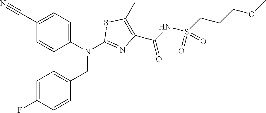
C1(C#N)=CC=C(N(C2=NC(C(=O)NS(CCCOC)(=O)=O)=C(C)S2)CC2=CC=C(F)C=C2)C=C1
